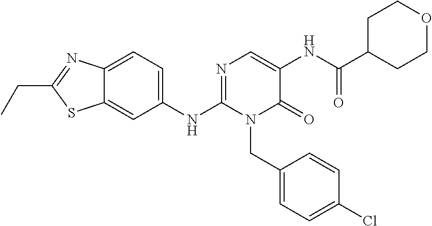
C12=CC=C(NC3=NC=C(NC(C4CCOCC4)=O)C(=O)N3CC3=CC=C(Cl)C=C3)C=C1SC(CC)=N2
